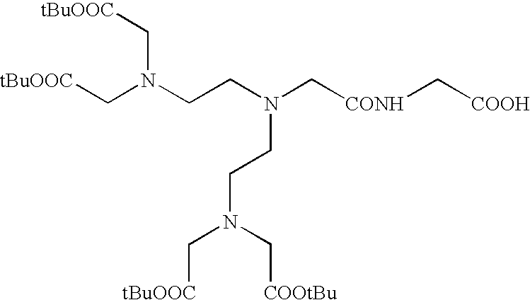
[tBuOOC]CN(CCN(C[CONH]C[COOH])CCN(C[tBuOOC])C[COOtBu])C[tBuOOC]
